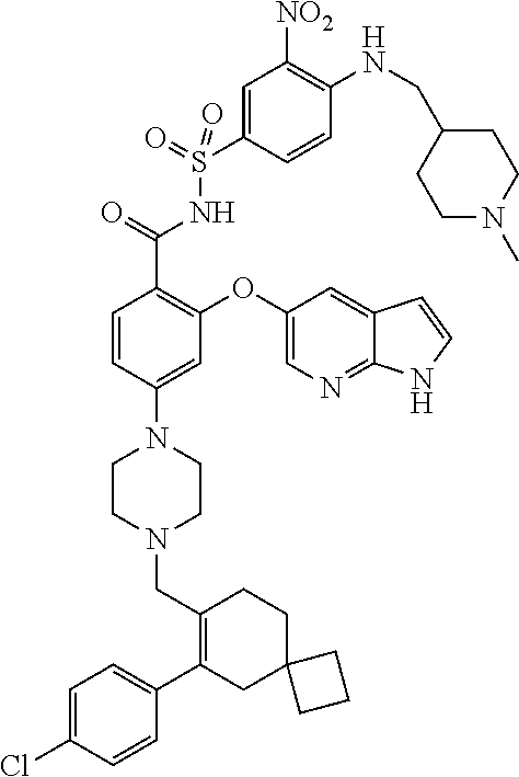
C1=C(Cl)C=CC(C2=C(CN3CCN(C4=CC(OC5=CN=C6C(=C5)C=CN6)=C(C(=O)NS(C5=CC([NO2])=C(NCC6CCN(C)CC6)C=C5)(=O)=O)C=C4)CC3)CCC3(C2)CCC3)=C1
